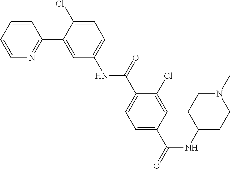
C1=C(Cl)C(C2=NC=CC=C2)=CC(NC(C2=CC=C(C(NC3CCN(C)CC3)=O)C=C2Cl)=O)=C1
